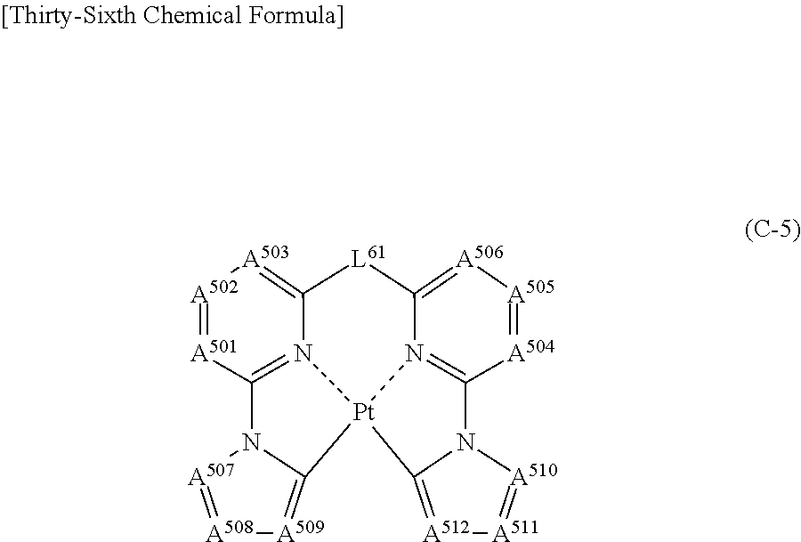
C12=N3C(=[A503][A502]=[A501]1)[L61]C1=[A506][A505]=[A504]C4=N1[Pt]3(C1=[A509][A508]=[A507]N21)C1=[A512][A511]=[A510]N41
